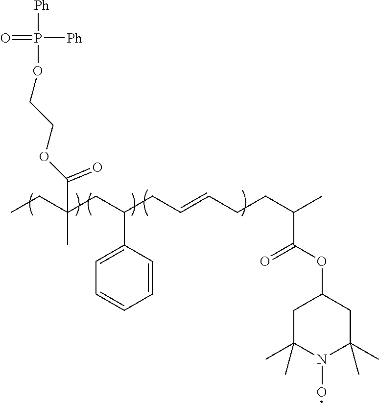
[Ph]P([Ph])(=O)OCCOC(C(CC)(CC(CC=CCCC(C)C(OC1CC(C)(C)N(O)C(C)(C)C1)=O)C1=CC=CC=C1)C)=O
